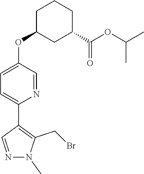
CN1N=CC(C2=CC=C(OC3CCCC(C(OC(C)C)=O)C3)C=N2)=C1CBr
